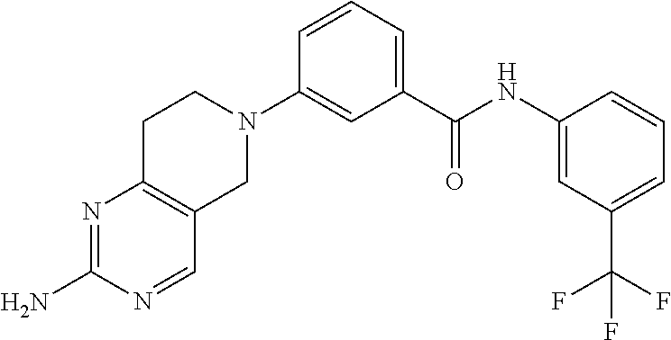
N1=C(N)N=CC2=C1CCN(C1=CC(C(NC3=CC(C(F)(F)F)=CC=C3)=O)=CC=C1)C2
